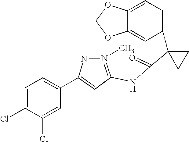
C1=C2C(=CC(C3(C(=O)NC4=N(C)NC(C5=CC=C(Cl)C(Cl)=C5)=C4)CC3)=C1)OCO2
